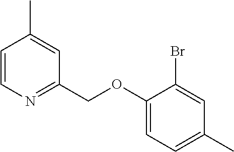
C1=CN=C(COC2=CC=C(C)C=C2Br)C=C1C
